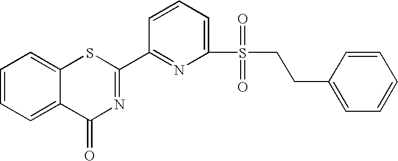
C1=CC=C2C(=C1)SC(C1=NC(S(CCC3=CC=CC=C3)(=O)=O)=CC=C1)=NC2=O
